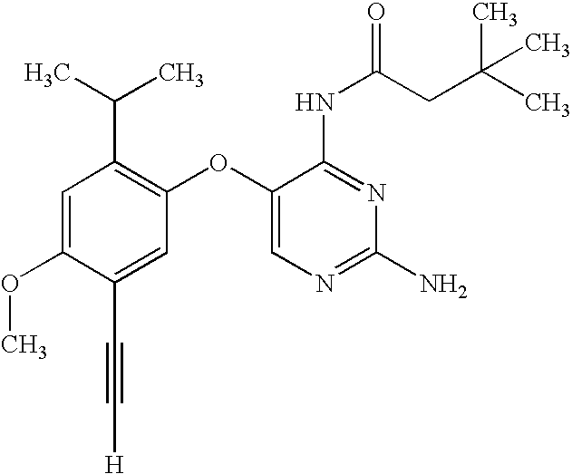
C1=C(OC)C(C#C[H])=CC(OC2=CN=C(N)N=C2NC(CC(C)(C)C)=O)=C1C(C)C
